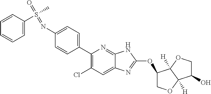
C1(C2=CC=C(N=S(C3=CC=CC=C3)(=O)C)C=C2)=C(Cl)C=C2C(=N1)NC(OC1COC3([H])C1([H])OCC3O)=N2
